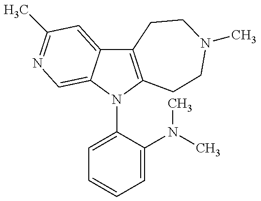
C12=C(N(C3=CC=CC=C3N(C)C)C3=CN=C(C)C=C13)CCN(C)CC2
